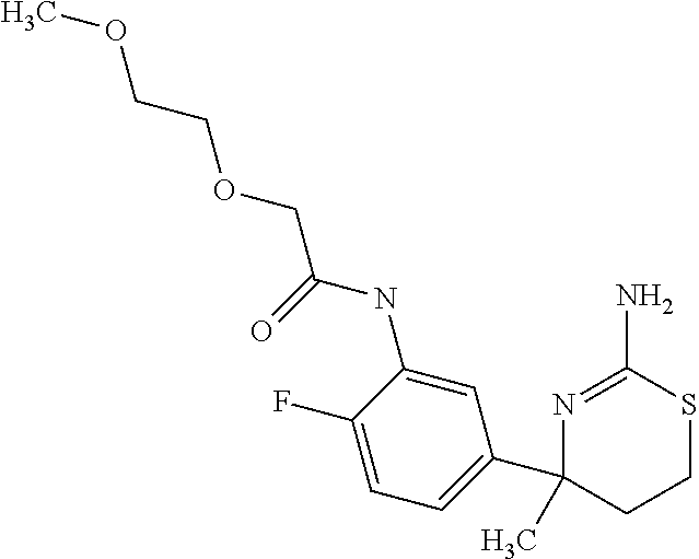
N1=C(N)SCCC1(C1=CC=C(F)C(NC(=O)COCCOC)=C1)C
